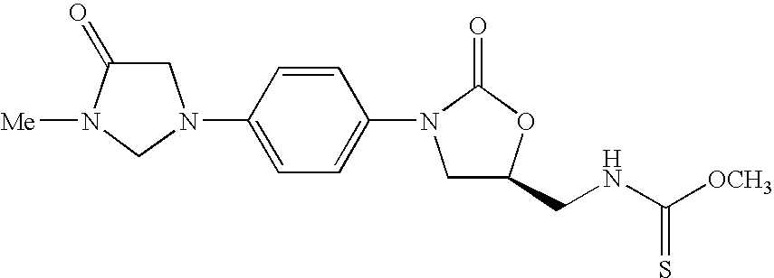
C1C(=O)N([Me])CN1C1=CC=C(N2CC(CNC([OCH3])=S)OC2=O)C=C1
